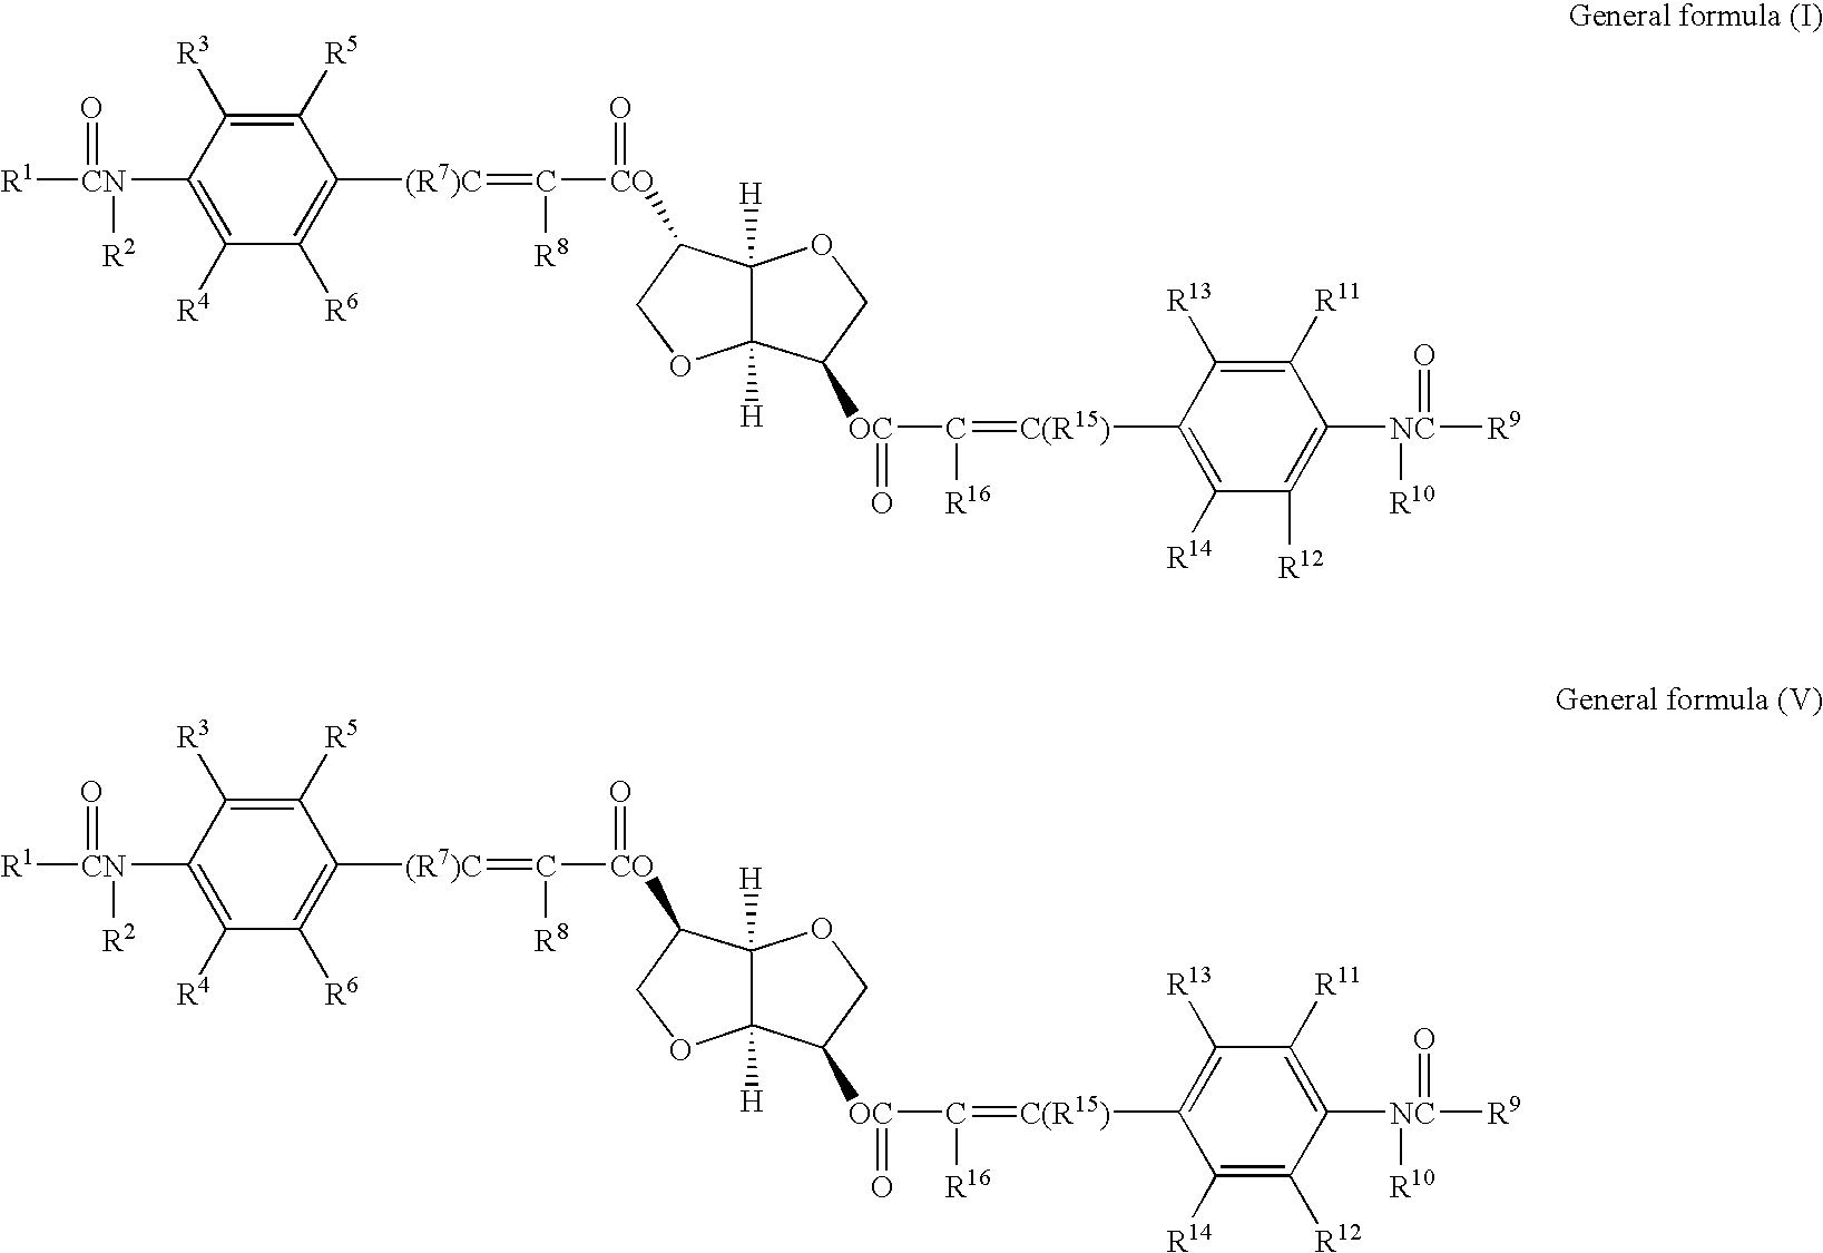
C1([CN]([R1])(=O)[R2])=C([R4])C([R6])=C([(R7)C]=C([R8])[CO](=O)C2COC3([H])C2([H])OCC3[OC](C(=[C(R15)]C2=C([R14])C([R12])=C([NC]([R10])(=O)[R9])C([R11])=C2[R13])[R16])=O)C([R5])=C1[R3].C1([CN]([R1])(=O)[R2])=C([R4])C([R6])=C([(R7)C]=C([R8])[CO](=O)C2COC3([H])C2([H])OCC3[OC](C(=[C(R15)]C2=C([R13])C([R11])=C([NC]([R10])(=O)[R9])C([R12])=C2[R14])[R16])=O)C([R5])=C1[R3]
